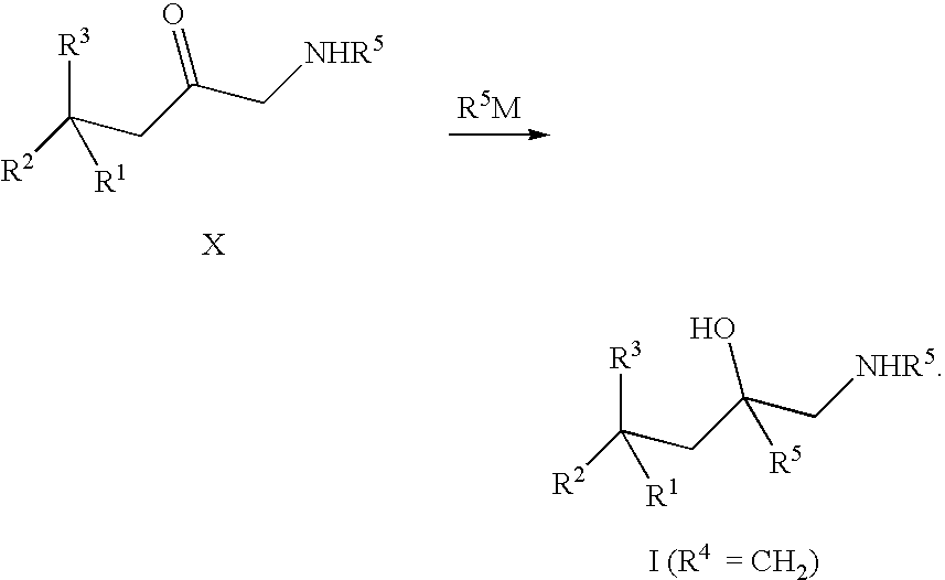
[R2]C(CC(C[NHR5])=O)([R3])[R1].[X].[R2]C(CC(C[NHR5])(O)[R5])([R3])[R1].[I (R4  = CH2)]
